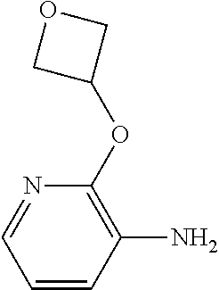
N1=CC=CC(N)=C1OC1COC1
